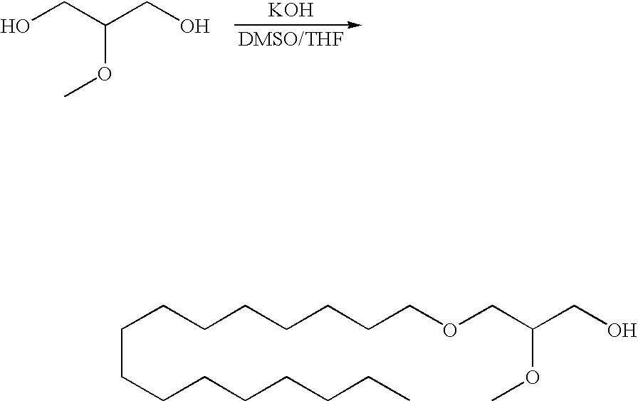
[KOH].OCC(CO)OC.C(CCCCCCCC)CCCCCCCOCC(CO)OC
